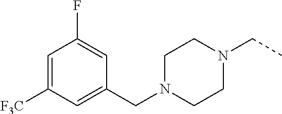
C(N1CCN(CC)CC1)C1=CC([F3C])=CC(F)=C1
